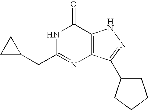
C1(CC2=NC3=C(C(=O)N2)NN=C3C2CCCC2)CC1
